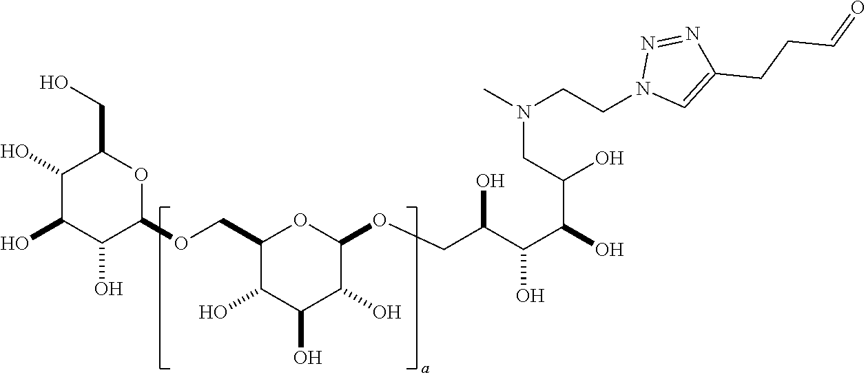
C1(O)C(O)C(O)C(OCC2C(O)C(O)C(O)C(OCC(O)C(C(C(CN(CCN3C=C(CCC=O)N=N3)C)O)O)O)O2)OC1CO
